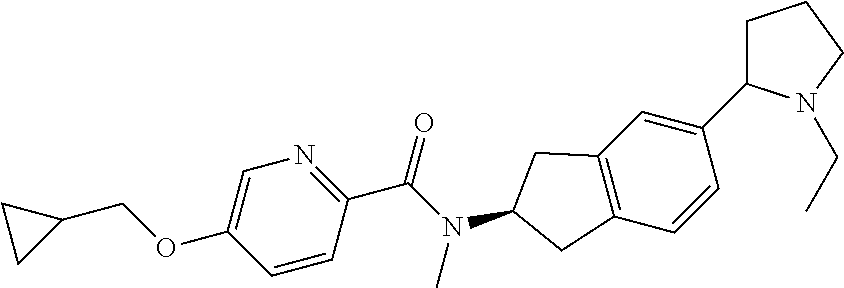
C12=C(C=CC(C3CCCN3CC)=C1)CC(N(C(C1=NC=C(OCC3CC3)C=C1)=O)C)C2
